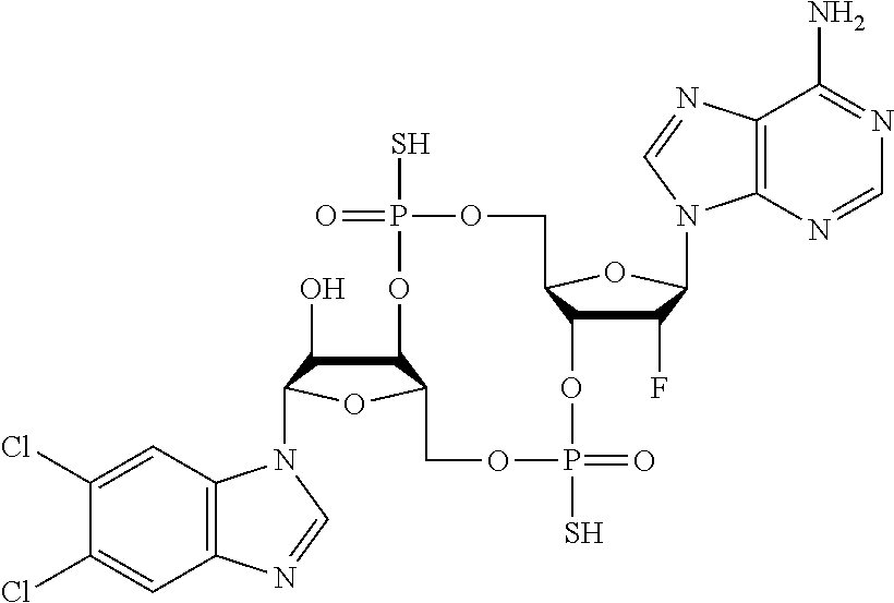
C12C(O)C(N3C4=C(C=C(Cl)C(Cl)=C4)N=C3)OC1COP(S)(=O)OC1C(F)C(N3C4=C(C(N)=NC=N4)N=C3)OC1COP(S)(=O)O2
